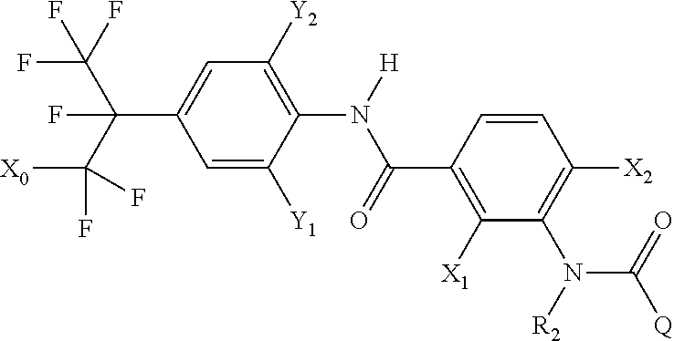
[X0]C(C(C(F)(F)F)(C1=CC([Y2])=C(N([H])C(=O)C2=C([X1])C(N([R2])C(=O)[Q])=C([X2])C=C2)C([Y1])=C1)F)(F)F
